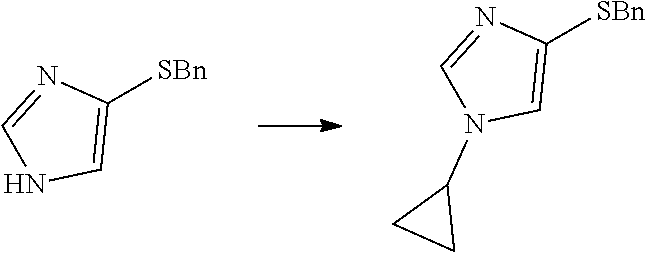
[SBn]C1=CN(C2CC2)C=N1.[SBn]C1=CNC=N1
